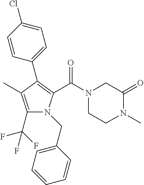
C1(C(F)(F)F)=C(C)C(C2=CC=C(Cl)C=C2)=C(C(N2CC(=O)N(C)CC2)=O)N1CC1=CC=CC=C1
